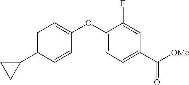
C1=C(C2CC2)C=CC(OC2=CC=C(C([OMe])=O)C=C2F)=C1
